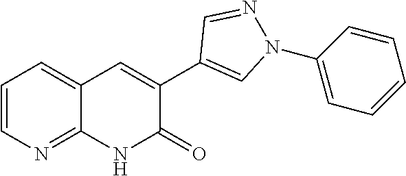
C1=CC=C2C(=N1)NC(=O)C(C1=CN(C3=CC=CC=C3)N=C1)=C2
